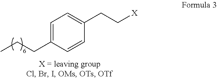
C1=C(CCC)C=CC(CC[X])=C1
